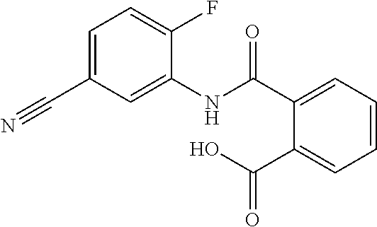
C1=CC=C(C(=O)O)C(C(=O)NC2=CC(C#N)=CC=C2F)=C1
